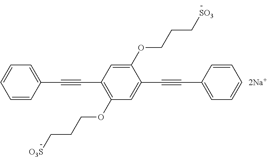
C1=CC=CC(C#CC2=C(OCCC[O3S])C=C(C#CC3=CC=CC=C3)C(OCCC[SO3])=C2)=C1.[2Na+]
